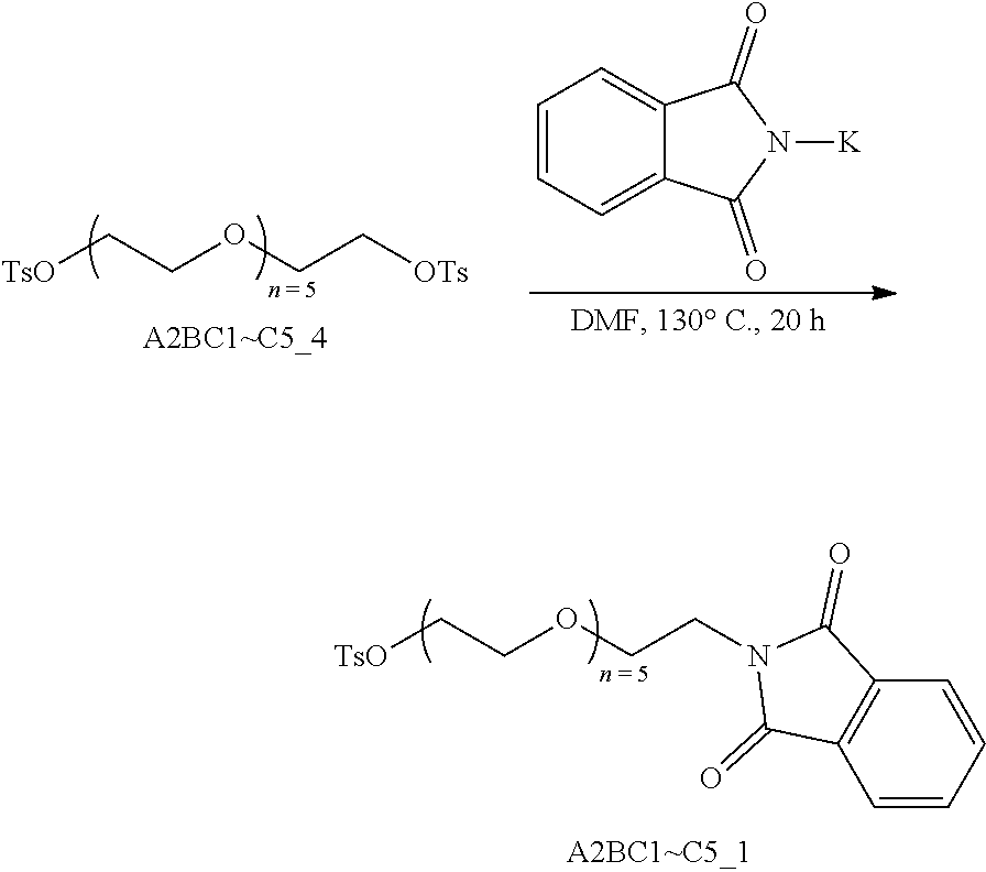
[TsO]CCOCC[OTs].C1=CC=C2C(=C1)C(=O)N([K])C2=O.[TsO]CCOCCN1C(=O)C2=C(C1=O)C=CC=C2
